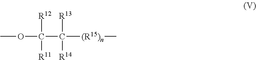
COC(C([(R15)n]C)([R13])[R14])([R12])[R11]
